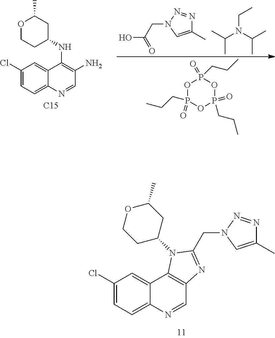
C1(Cl)=CC=C2C(=C1)C1=C(C=N2)N=C(CN2C=C(C)N=N2)N1C1CC(C)OCC1.CC(N(C(C)C)CC)C.N1=NN(CC(O)=O)C=C1C.O1P(=O)(CCC)OP(CCC)(=O)OP1(=O)CCC.C1(Cl)=CC=C2C(=C1)C(NC1CC(C)OCC1)=C(N)C=N2.[C15]
